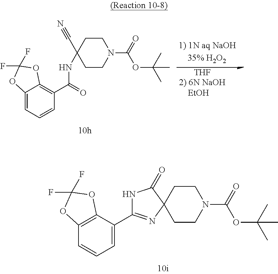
C1(C2=NC3(C(=O)N2)CCN(C(=O)OC(C)(C)C)CC3)=CC=CC2=C1OC(F)(F)O2.C1CC(C#N)(NC(C2=C3C(=CC=C2)OC(F)(F)O3)=O)CCN1C(=O)OC(C)(C)C.[THF]
